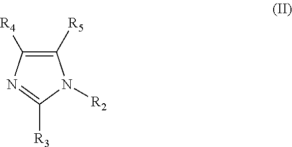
C1([R5])=C([R4])N=C([R3])N1[R2]
